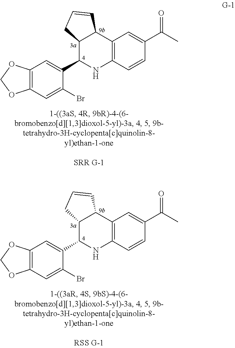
C12=C(C=C(Br)C(C3NC4=C(C5C3CC=C5)C=C(C(C)=O)C=C4)=C1)OCO2.C12=C(C=C(Br)C(C3NC4=C(C5C3CC=C5)C=C(C(C)=O)C=C4)=C1)OCO2
